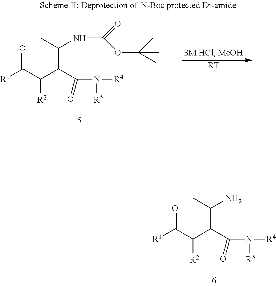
[R1]C(C(C(C(N([R5])[R4])=O)C(C)N)[R2])=O.[R1]C(C(C(C(N([R5])[R4])=O)C(C)NC(OC(C)(C)C)=O)[R2])=O.[RT]
